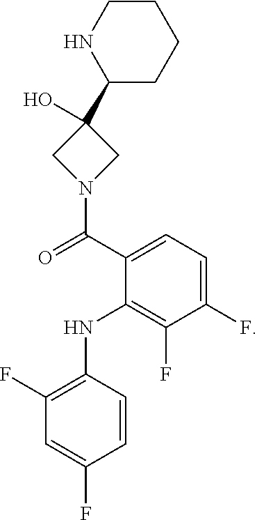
C1CNC(C2(O)CN(C(C3=CC=C(F)C(F)=C3NC3=C(F)C=C(F)C=C3)=O)C2)CC1
